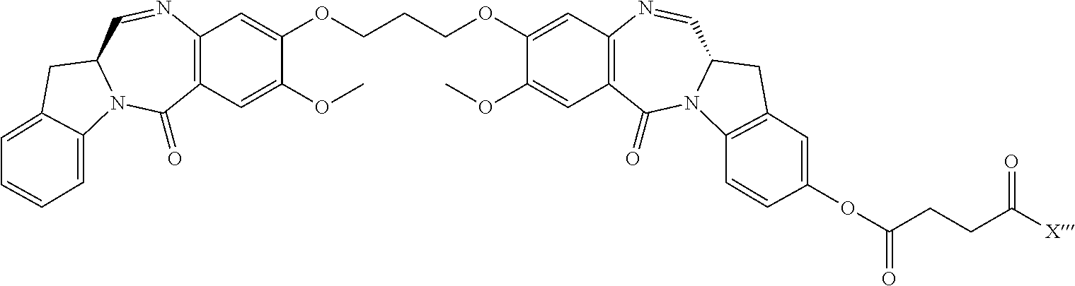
C12=C(C=C(OC)C(OCCCOC3=CC4=C(C=C3OC)C(=O)N3C(C=N4)CC4=C3C=CC(OC(CCC([X])=O)=O)=C4)=C1)C(=O)N1C(C=N2)CC2=CC=CC=C12
